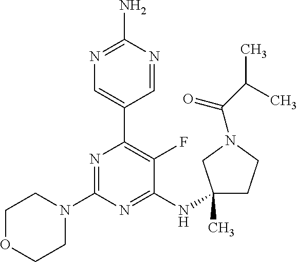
N1=C(N)N=CC(C2=C(F)C(NC3(C)CCN(C(C(C)C)=O)C3)=NC(N3CCOCC3)=N2)=C1
